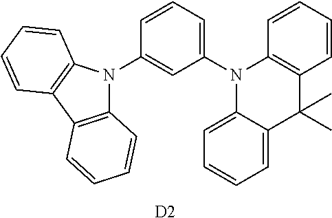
C1=CC=C(N2C3=C(C=CC=C3)C(C)(C)C3=CC=CC=C23)C=C1N1C2=C(C3=C1C=CC=C3)C=CC=C2.[D2]
